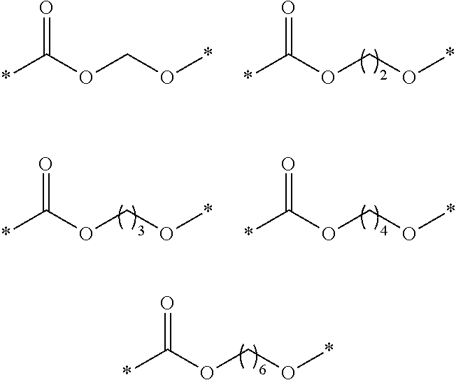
*C(OCO*)=O.*C(OCO*)=O.*C(OCO*)=O.*C(OCO*)=O.*C(OCO*)=O
